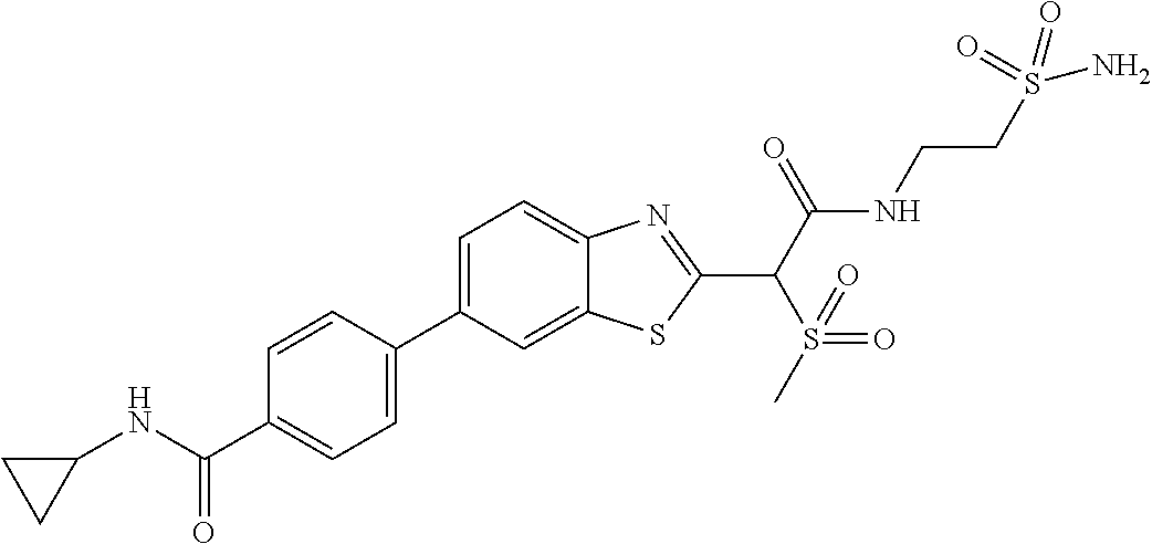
C1=C(C2=CC=C(C(NC3CC3)=O)C=C2)C=C2C(=C1)N=C(C(C(NCCS(N)(=O)=O)=O)S(=O)(=O)C)S2
